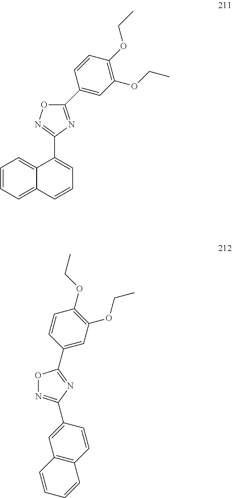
C1=CC=C2C(=C1)C(C1=NOC(C3=CC(OCC)=C(OCC)C=C3)=N1)=CC=C2.O1N=C(C2=CC3=C(C=C2)C=CC=C3)N=C1C1=CC(OCC)=C(OCC)C=C1
